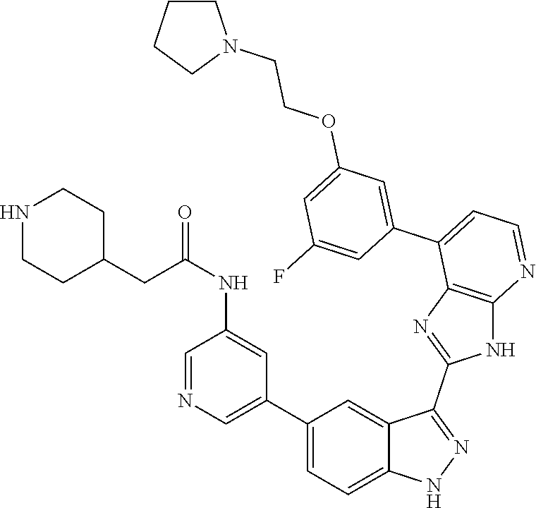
C1(C2=CC=C3C(=C2)C(C2=NC4=C(N2)N=CC=C4C2=CC(OCCN4CCCC4)=CC(F)=C2)=NN3)=CN=CC(NC(=O)CC2CCNCC2)=C1
